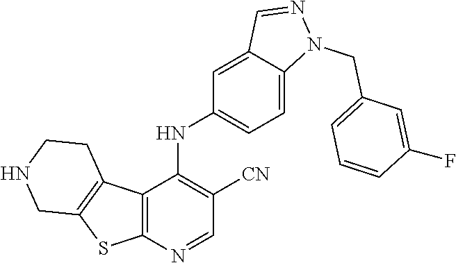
C12=C(N=CC([CN])=C1NC1=CC=C3C(=C1)C=NN3CC1=CC=CC(F)=C1)SC1=C2CCNC1
